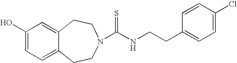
C1(O)=CC=C2C(=C1)CCN(C(NCCC1=CC=C(Cl)C=C1)=S)CC2
